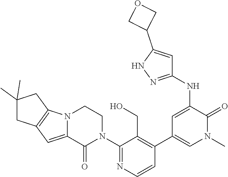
C1(N2CCN3C(=CC4=C3CC(C)(C)C4)C2=O)=NC=CC(C2=CN(C)C(=O)C(NC3=NNC(C4COC4)=C3)=C2)=C1CO
